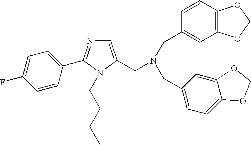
C1=C(F)C=CC(C2=NC=C(CN(CC3=CC4=C(C=C3)OCO4)CC3=CC=C4C(=C3)OCO4)N2CCCC)=C1
